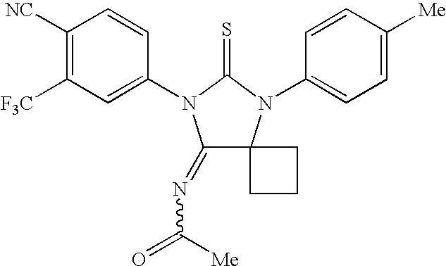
C1([NC])=C([F3C])C=C(N2C(=NC(=O)[Me])C3(N(C4=CC=C([Me])C=C4)C2=S)CCC3)C=C1
